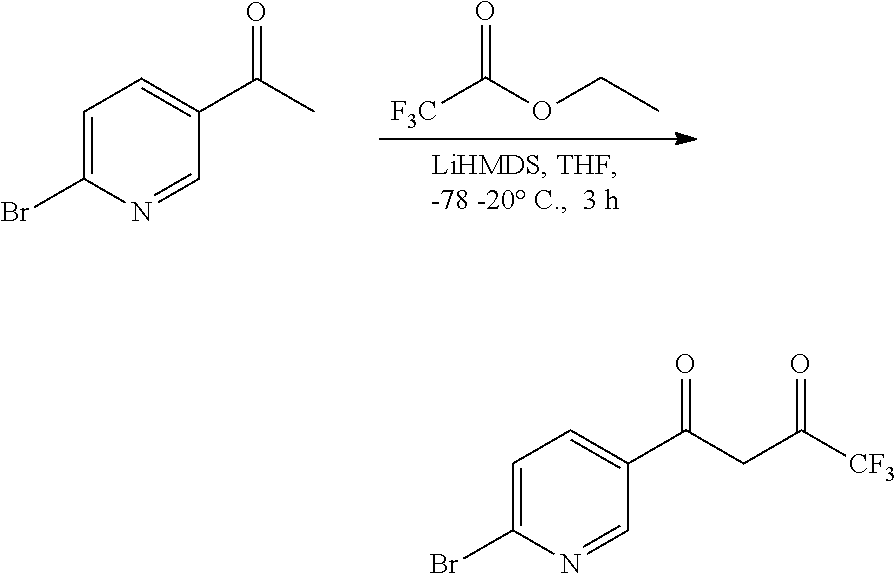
C1=C(Br)N=CC(C(C)=O)=C1.O=C(OCC)[F3C].C1=C(Br)N=CC(C(CC([CF3])=O)=O)=C1
